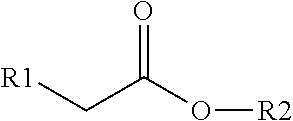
[R1]CC(O[R2])=O
